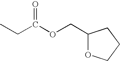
CCC(OCC1OCCC1)=O
